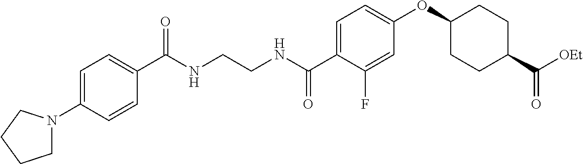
C1=C(N2CCCC2)C=CC(C(NCCNC(C2=CC=C(OC3CCC(C([OEt])=O)CC3)C=C2F)=O)=O)=C1
